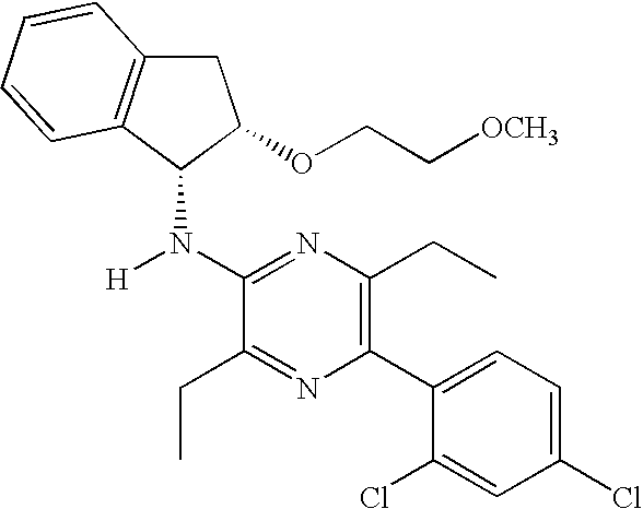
C1(N([H])C2C3=C(CC2OCC[OCH3])C=CC=C3)=NC(CC)=C(C2=CC=C(Cl)C=C2Cl)N=C1CC
